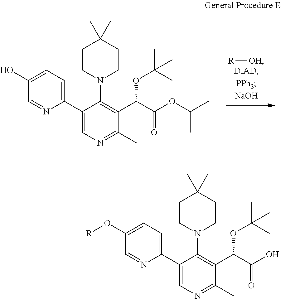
[R][OH].C1(C2=CC=C(O)C=N2)=CN=C(C)C(C(C(OC(C)C)=O)OC(C)(C)C)=C1N1CCC(C)(C)CC1.C1(C2=CC=C(O[R])C=N2)=CN=C(C)C(C(C(O)=O)OC(C)(C)C)=C1N1CCC(C)(C)CC1
